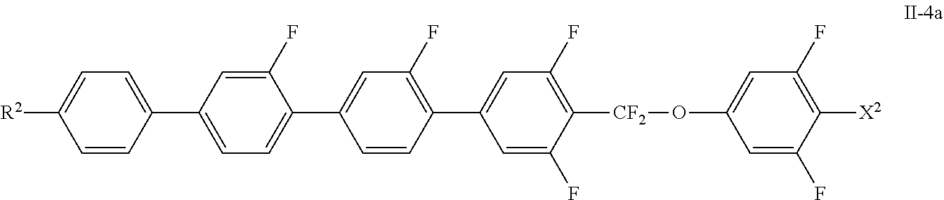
C1=CC(C2=CC=C(C3=CC(F)=C(C4=CC(F)=C([CF2]OC5=CC(F)=C([X2])C(F)=C5)C(F)=C4)C=C3)C(F)=C2)=CC=C1[R2]
